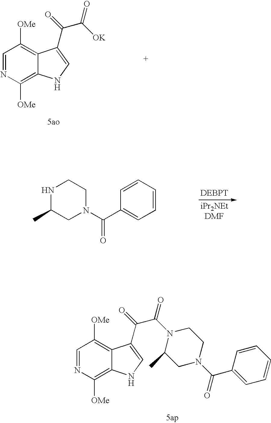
C1=NC([OMe])=C2C(=C1[OMe])C(C(=O)C([OK])=O)=CN2.N1C(C)CN(C(C2=CC=CC=C2)=O)CC1.C1=NC([OMe])=C2C(=C1[OMe])C(C(=O)C(N1C(C)CN(C(=O)C3=CC=CC=C3)CC1)=O)=CN2
